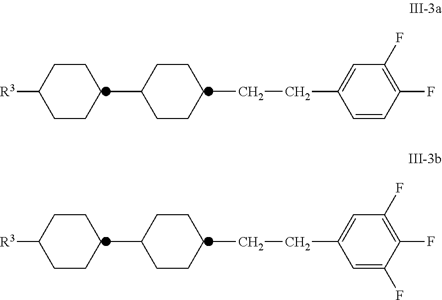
C1CCCCC1C.C1CCCCC1[R3].FC1=C(F)C=C(CCC)C=C1.C1CCCCC1C.C1CCCCC1[R3].FC1=C(F)C=C(CCC)C=C1F
